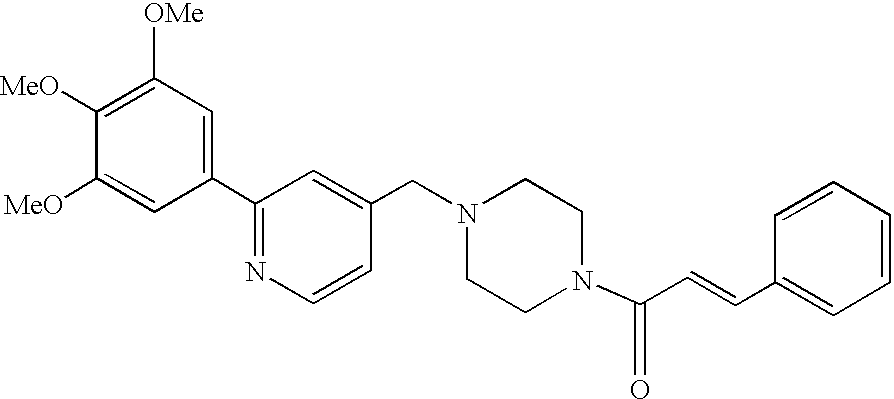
C1(C2=NC=CC(CN3CCN(C(C=CC4=CC=CC=C4)=O)CC3)=C2)=CC([OMe])=C([MeO])C([MeO])=C1
